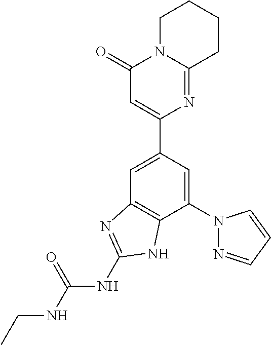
C1=C(C2=CC(=O)N3C(=N2)CCCC3)C=C(N2N=CC=C2)C2=C1N=C(NC(=O)NCC)N2
